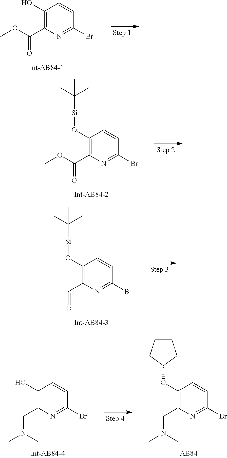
C1(O)=C(C(OC)=O)N=C(Br)C=C1.C1(O[Si](C(C)(C)C)(C)C)=C(C(OC)=O)N=C(Br)C=C1.C1(O[Si](C(C)(C)C)(C)C)=C(C=O)N=C(Br)C=C1.C1(OC2CCCC2)=C(CN(C)C)N=C(Br)C=C1.C1(O)=C(CN(C)C)N=C(Br)C=C1
